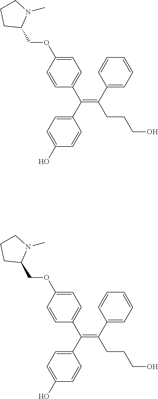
C(=C(C1=CC=CC=C1)CCCO)(C1=CC=C(O)C=C1)C1=CC=C(OCC2N(C)CCC2)C=C1.C(=C(C1=CC=CC=C1)CCCO)(C1=CC=C(O)C=C1)C1=CC=C(OCC2N(C)CCC2)C=C1
